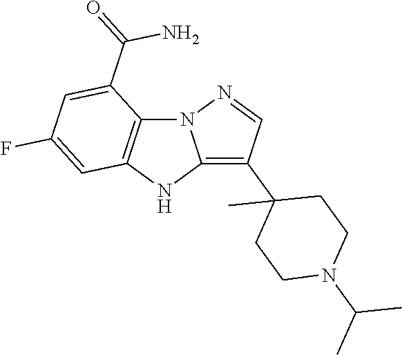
N12C3=C(NC1=C(C1(C)CCN(C(C)C)CC1)C=N2)C=C(F)C=C3C(=O)N
